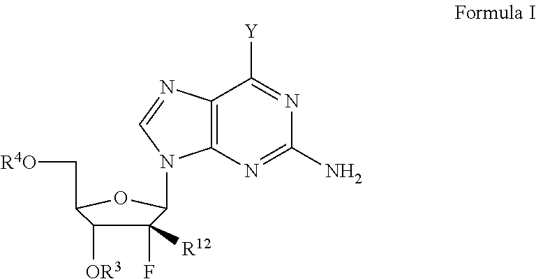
C1(F)([R12])C([OR3])C(C[R4O])OC1N1C2=C(C([Y])=NC(N)=N2)N=C1
